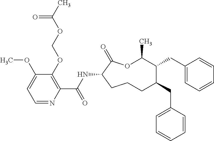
C1CC(NC(C2=C(OCOC(C)=O)C(OC)=CC=N2)=O)C(=O)OC(C)C(CC2=CC=CC=C2)C(CC2=CC=CC=C2)C1
